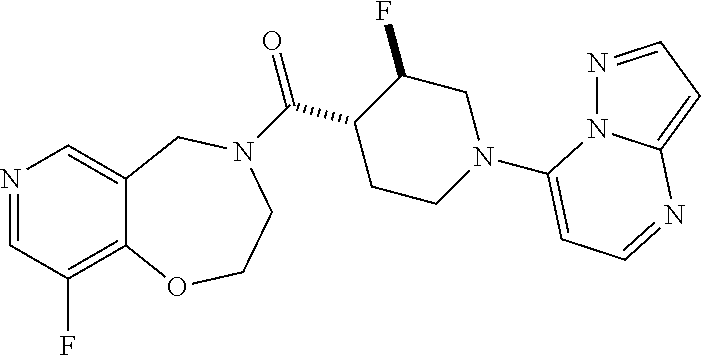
N1=CC(F)=C2C(=C1)CN(C(C1CCN(C3=CC=NC4=CC=NN43)CC1F)=O)CCO2
